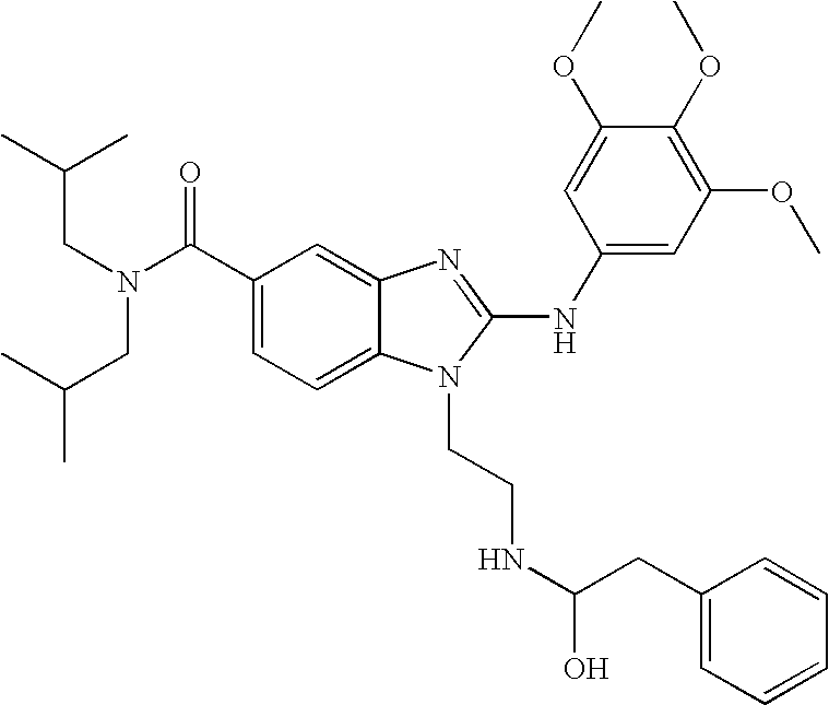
C1(C(N(CC(C)C)CC(C)C)=O)=CC=C2C(=C1)N=C(NC1=CC(OC)=C(OC)C(OC)=C1)N2CCNC(O)CC1=CC=CC=C1
